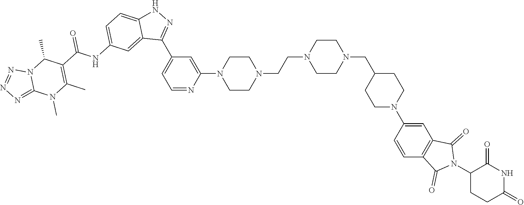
C1=NC(N2CCN(CCN3CCN(CC4CCN(C5=CC6=C(C=C5)C(=O)N(C5CCC(=O)NC5=O)C6=O)CC4)CC3)CC2)=CC(C2=NNC3=CC=C(NC(=O)C4=C(C)N(C)C5=NN=NN5C4C)C=C23)=C1
